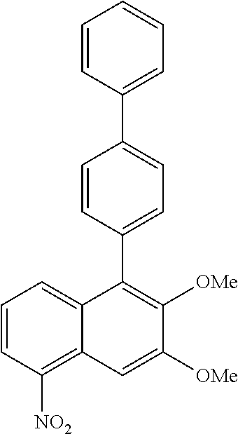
C1=CC([NO2])=C2C(=C1)C(C1=CC=C(C3=CC=CC=C3)C=C1)=C([OMe])C([OMe])=C2
